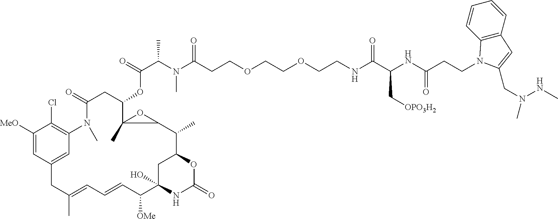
C1([MeO])=CC2=CC(=C1Cl)N(C)C(=O)CC(OC(=O)C(N(C)C(=O)CCOCCOCCNC(C(NC(CCN1C3=C(C=CC=C3)C=C1CN(NC)C)=O)C[OPO3H2])=O)C)C1(C)OC1C(C)C1CC(O)(C([OMe])C=CC=C(C)C2)NC(=O)O1
